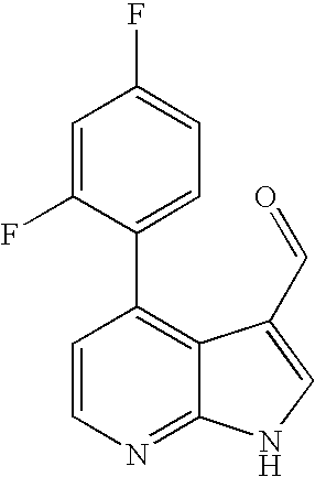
C1=CN=C2C(=C1C1=CC=C(F)C=C1F)C(C=O)=CN2
